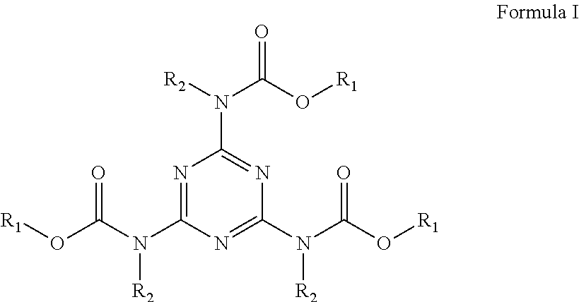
N1=C(N(C(O[R1])=O)[R2])N=C(N(C(O[R1])=O)[R2])N=C1N([R2])C(O[R1])=O
